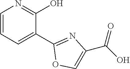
C1=CC=C(C2=NC(C(O)=O)=CO2)C(O)=N1
